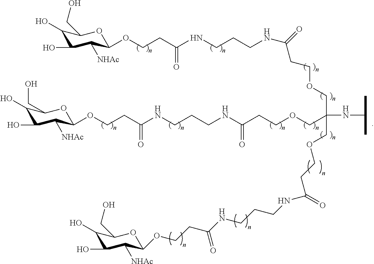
C1(O)C(O)C([NHAc])C(OCCC(NCCCNC(CCOCC(COCCC(NCCCNC(CCOC2C([NHAc])C(O)C(O)C(CO)O2)=O)=O)(NC(C)C)COCCC(NCCCNC(CCOC2C([NHAc])C(O)C(O)C(CO)O2)=O)=O)=O)=O)OC1CO
